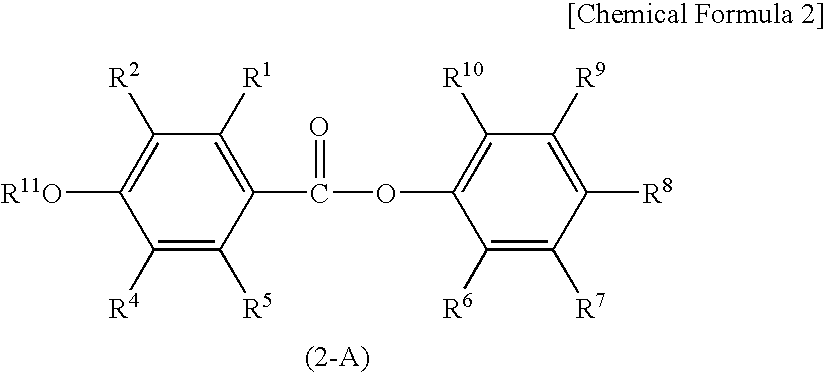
C1([R4])=C([R5])C(C(=O)OC2=C([R10])C([R9])=C([R8])C([R7])=C2[R6])=C([R1])C([R2])=C1[R11O]
